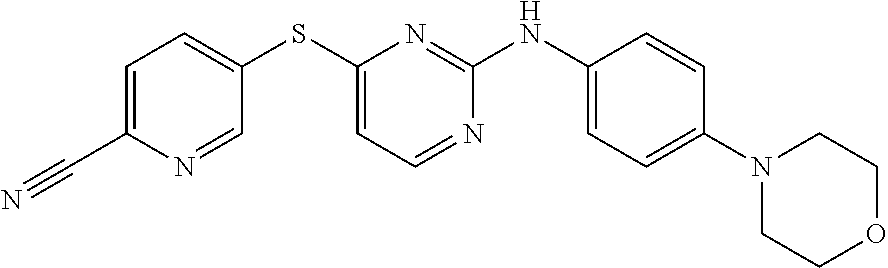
C1=C(C#N)N=CC(SC2=CC=NC(NC3=CC=C(N4CCOCC4)C=C3)=N2)=C1
